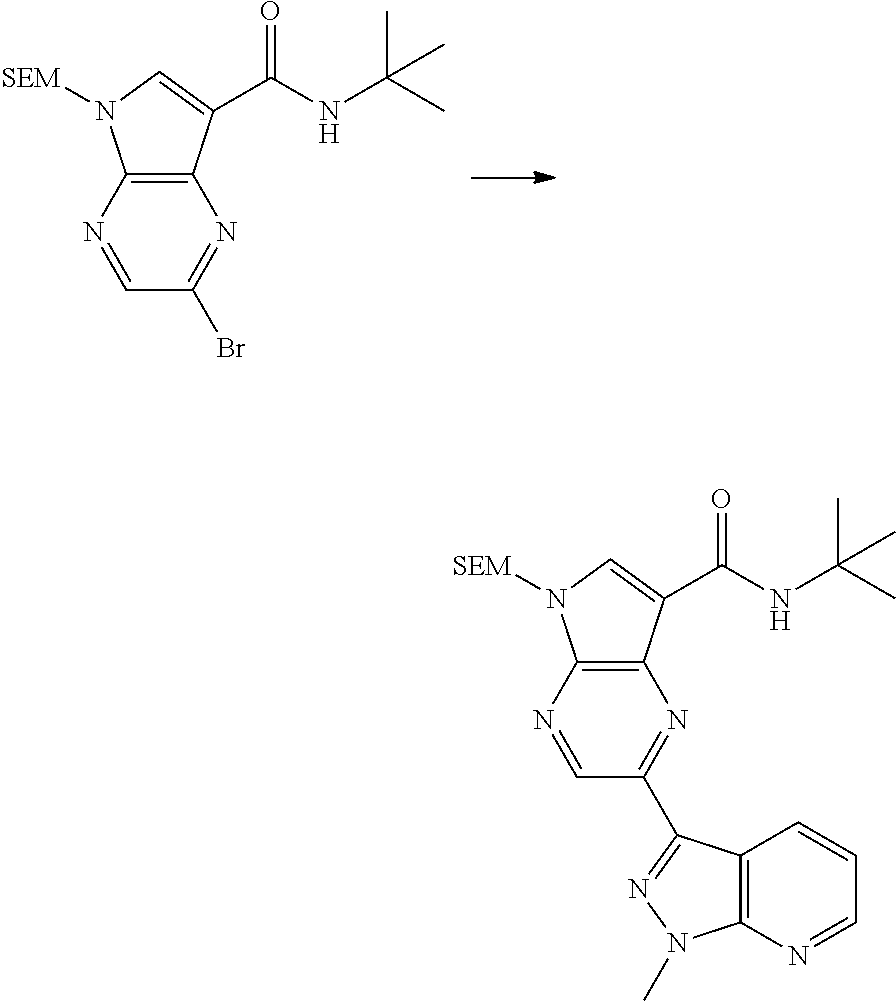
C12=C(N=CC(Br)=N1)N([SEM])C=C2C(NC(C)(C)C)=O.C12=C(N=CC(C3=NN(C)C4=C3C=CC=N4)=N1)N([SEM])C=C2C(NC(C)(C)C)=O
